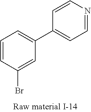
C1=CC(Br)=CC(C2=CC=NC=C2)=C1
